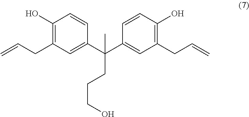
C1(O)=C(CC=C)C=C(C(C2=CC(CC=C)=C(O)C=C2)(CCCO)C)C=C1
